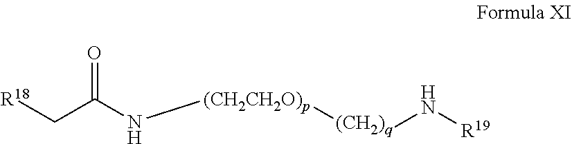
[R18]CC(N[(CH2CH2O)p][(CH2)q]N[R19])=O
